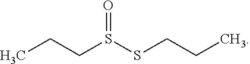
CCCS(SCCC)=O
